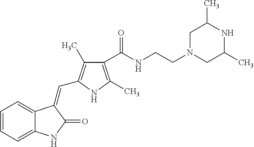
C1=CC=C2C(=C1)C(=CC1=C(C)C(C(NCCN3CC(C)NC(C)C3)=O)=C(C)N1)C(=O)N2
